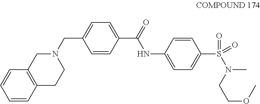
N1(CC2=CC=C(C(=O)NC3=CC=C(S(N(CCOC)C)(=O)=O)C=C3)C=C2)CC2=C(C=CC=C2)CC1
